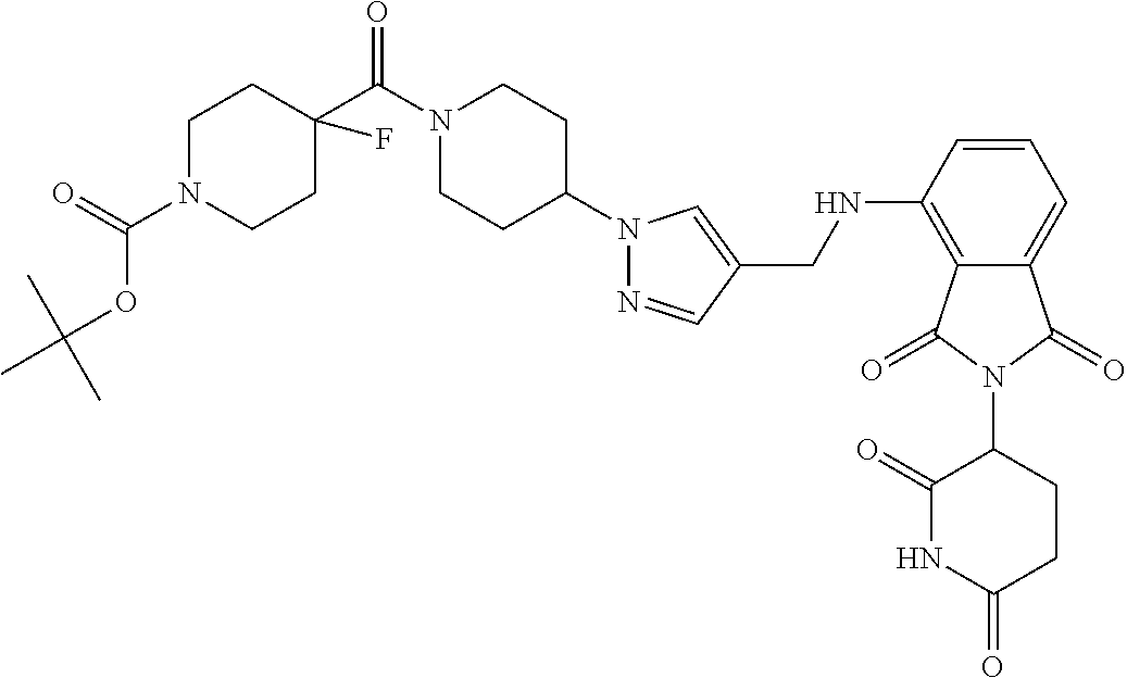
C1N(C(=O)OC(C)(C)C)CCC(C(N2CCC(N3N=CC(CNC4=C5C(=CC=C4)C(=O)N(C4C(=O)NC(=O)CC4)C5=O)=C3)CC2)=O)(F)C1
